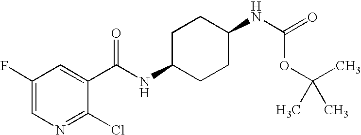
C1C(NC(C2=CC(F)=CN=C2Cl)=O)CCC(NC(=O)OC(C)(C)C)C1
